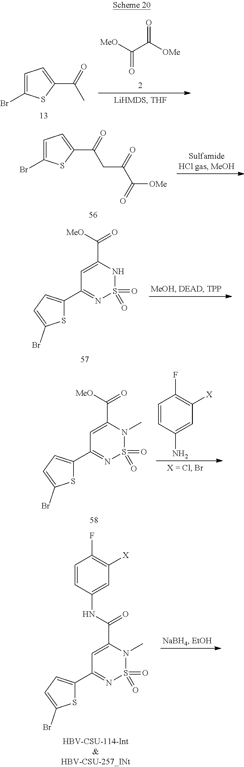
C1=C(Br)SC(C(=O)C)=C1.[MeO]C(C([OMe])=O)=O.C1=C(Br)SC(C(=O)CC(C(=O)[OMe])=O)=C1.S1C(C2=NS(=O)(=O)NC(C([MeO])=O)=C2)=CC=C1Br.S1C(C2=NS(=O)(=O)N(C)C(C([MeO])=O)=C2)=CC=C1Br.C1=CC(N)=CC([X])=C1F.S1C(C2=NS(=O)(=O)N(C)C(C(NC3=CC([X])=C(F)C=C3)=O)=C2)=CC=C1Br
